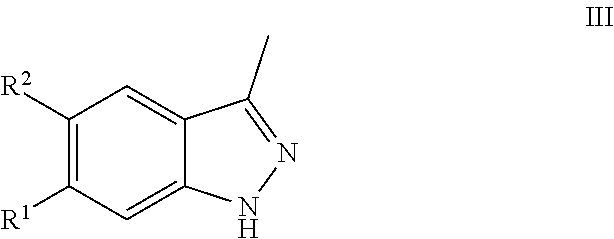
N1N=C(C)C2=CC([R2])=C([R1])C=C12
